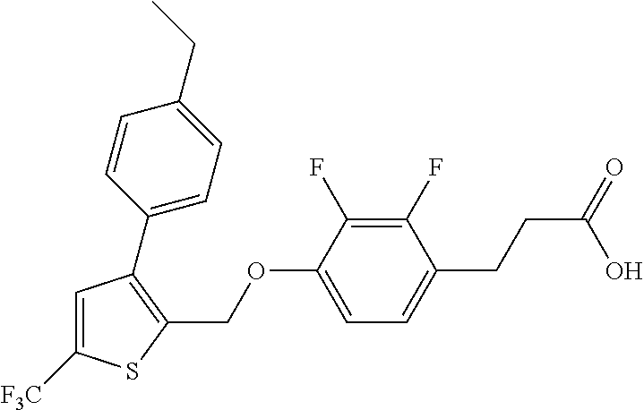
C1=C([F3C])SC(COC2=CC=C(CCC(=O)O)C(F)=C2F)=C1C1=CC=C(CC)C=C1
